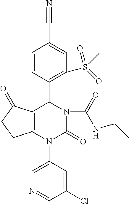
C1=C(N2C3=C(C(=O)CC3)C(C3=C(S(C)(=O)=O)C=C(C#N)C=C3)N(C(=O)NCC)C2=O)C=C(Cl)C=N1
